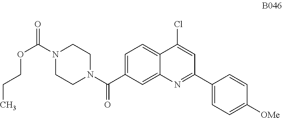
C1=C(C(N2CCN(C(=O)OCCC)CC2)=O)C=C2C(=C1)C(Cl)=CC(C1=CC=C([OMe])C=C1)=N2
